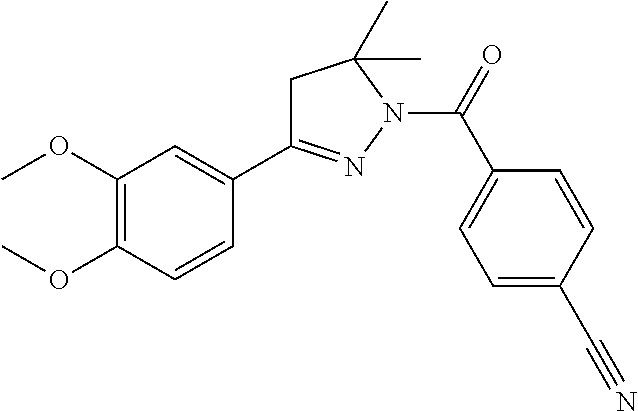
C1C(C2=CC(OC)=C(OC)C=C2)=NN(C(=O)C2=CC=C(C#N)C=C2)C1(C)C
